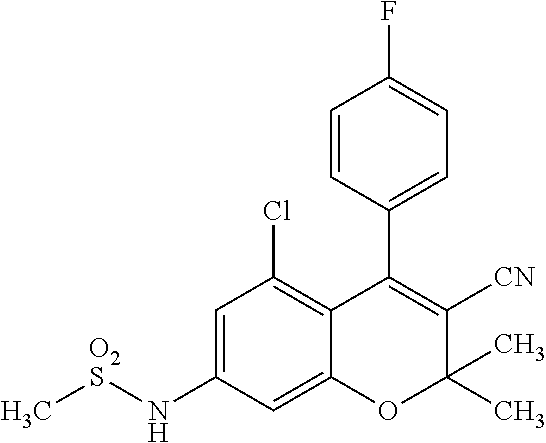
C1=CC(C2=C([CN])C(C)(C)OC3=CC(N[O2S]C)=CC(Cl)=C32)=CC=C1F
